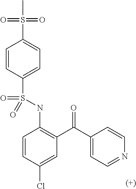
C1=CC(S(NC2=C(C(=O)C3=CC=NC=C3)C=C(Cl)C=C2)(=O)=O)=CC=C1S(=O)(=O)C
